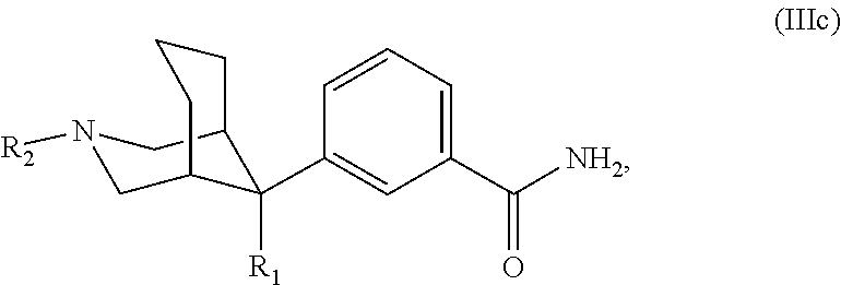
C12CN([R2])CC(C1(C1=CC(C([NH2])=O)=CC=C1)[R1])CCC2
